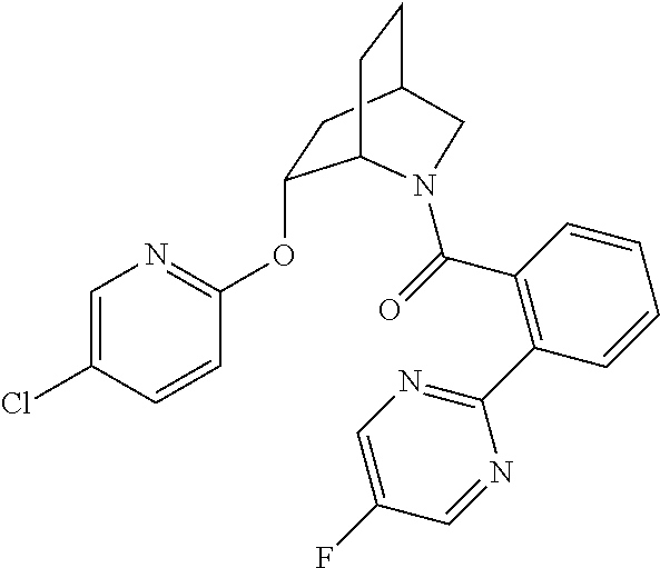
C1=C(Cl)C=CC(OC2CC3CCC2N(C(=O)C2=C(C4=NC=C(F)C=N4)C=CC=C2)C3)=N1
